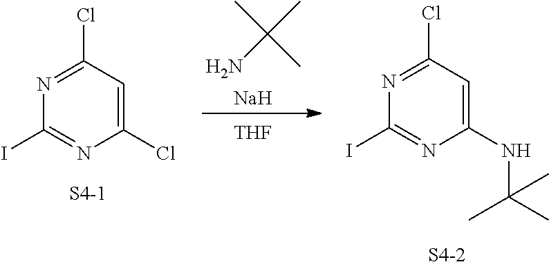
N1=C(Cl)C=C(Cl)N=C1I.[S4-1].N1=C(Cl)C=C(NC(C)(C)C)N=C1I.[S4-2].NC(C)(C)C.[Na].[THF]
